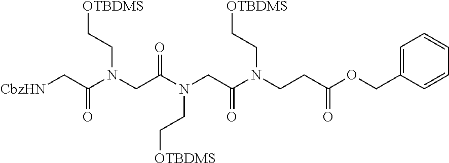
C1=C(COC(CCN(C(CN(C(CN(CC[OTBDMS])C(C[CbzHN])=O)=O)CC[OTBDMS])=O)CC[OTBDMS])=O)C=CC=C1
